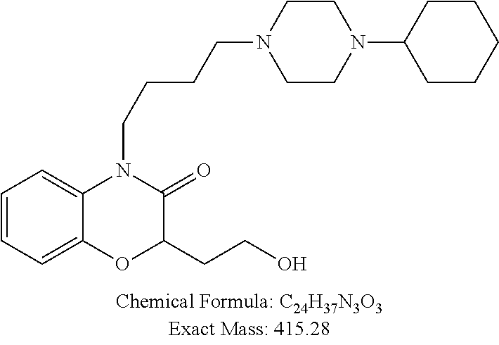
C1=CC=C2C(=C1)N(CCCCN1CCN(C3CCCCC3)CC1)C(=O)C(CCO)O2
